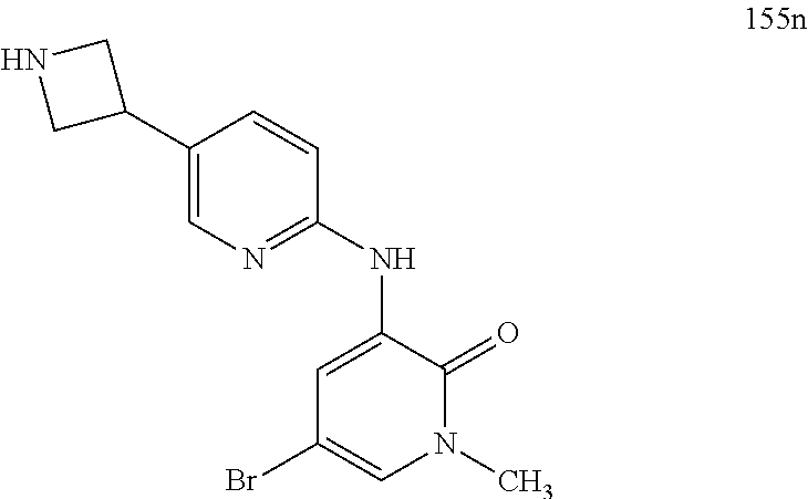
C1(C2CNC2)=CN=C(NC2=CC(Br)=CN(C)C2=O)C=C1
